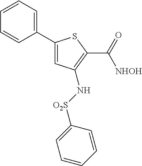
C1=CC=C(C2=CC(N[O2S]C3=CC=CC=C3)=C(C(=O)[NHOH])S2)C=C1
